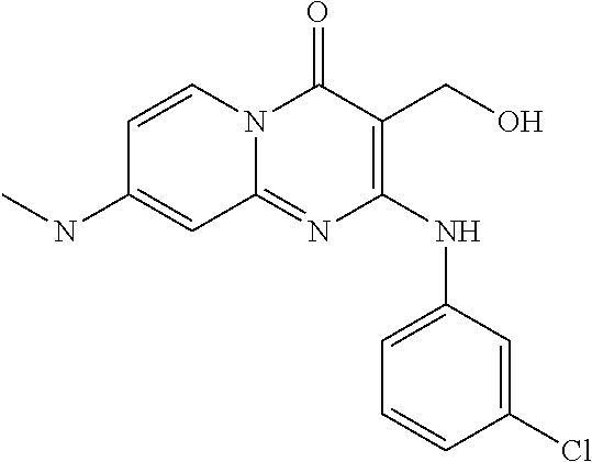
C1=CC(Cl)=CC(NC2=C(CO)C(=O)N3C(=N2)C=C(NC)C=C3)=C1
